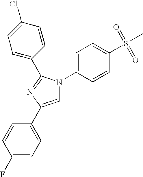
C1(F)=CC=C(C2=CN(C3=CC=C(S(=O)(=O)C)C=C3)C(C3=CC=C(Cl)C=C3)=N2)C=C1
